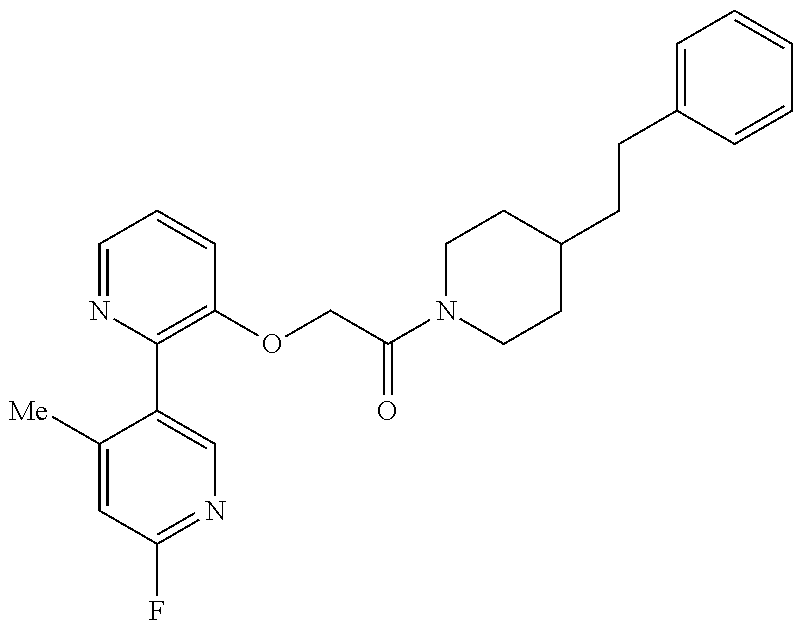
C1([Me])=CC(F)=NC=C1C1=C(OCC(N2CCC(CCC3=CC=CC=C3)CC2)=O)C=CC=N1
